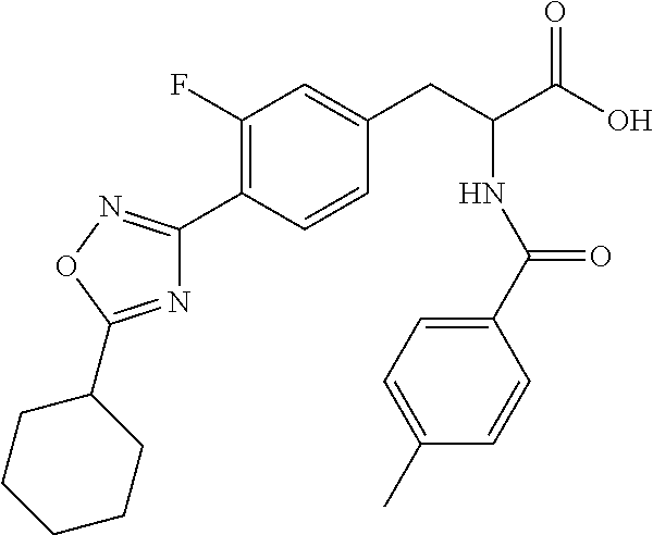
C1(F)=C(C2=NOC(C3CCCCC3)=N2)C=CC(CC(C(O)=O)NC(C2=CC=C(C)C=C2)=O)=C1
